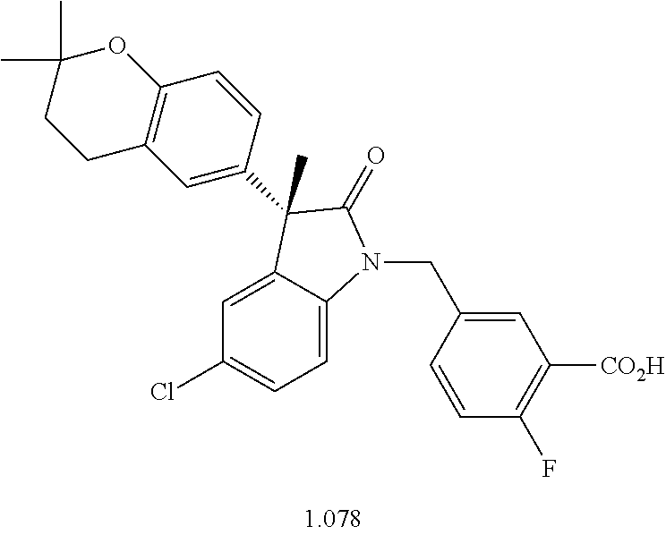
C1=C2C(=CC=C1Cl)N(CC1=CC([CO2H])=C(F)C=C1)C(=O)C2(C)C1=CC2=C(C=C1)OC(C)(C)CC2
